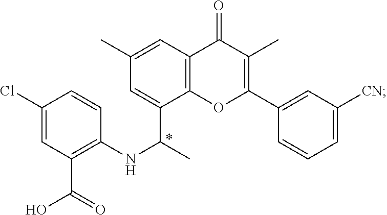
C1(Cl)=CC(C(=O)O)=C(NC(C)C2=CC(C)=CC3=C2OC(C2=CC([CN])=CC=C2)=C(C)C3=O)C=C1
